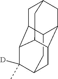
C12CC3CC4C1CC1CC2C(C4C1)C3([D])C
